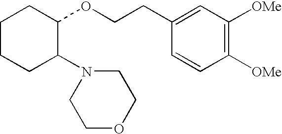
C1CCC(N2CCOCC2)C(OCCC2=CC([OMe])=C([OMe])C=C2)C1
